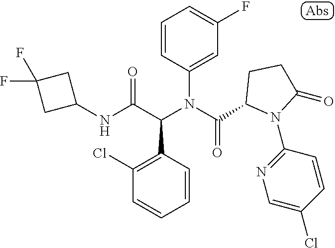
C1=CC(N(C(=O)C2N(C3=NC=C(Cl)C=C3)C(=O)CC2)C(C(NC2CC(F)(F)C2)=O)C2=C(Cl)C=CC=C2)=CC(F)=C1
